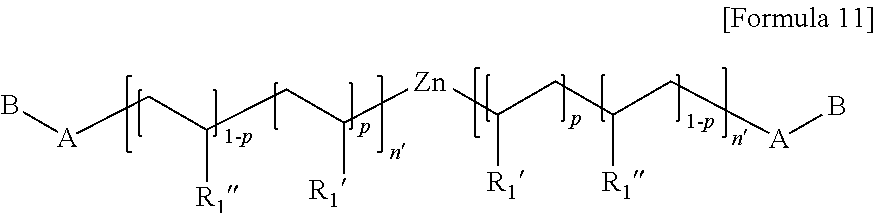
B[A]CC(CC([Zn]C([R1])CC(C[A]B)[R1])[R1])[R1]
